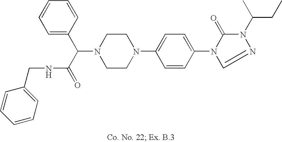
N1(C(C(=O)NCC2=CC=CC=C2)C2=CC=CC=C2)CCN(C2=CC=C(N3C(=O)N(C(CC)C)N=C3)C=C2)CC1
